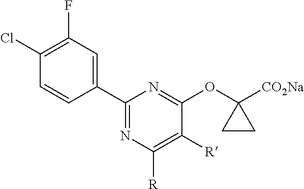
C1(C2=CC(F)=C(Cl)C=C2)=NC([R])=C([R])C(OC2([CO2Na])CC2)=N1
